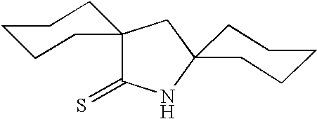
C1(=S)NC2(CC13CCCCC3)CCCCC2
